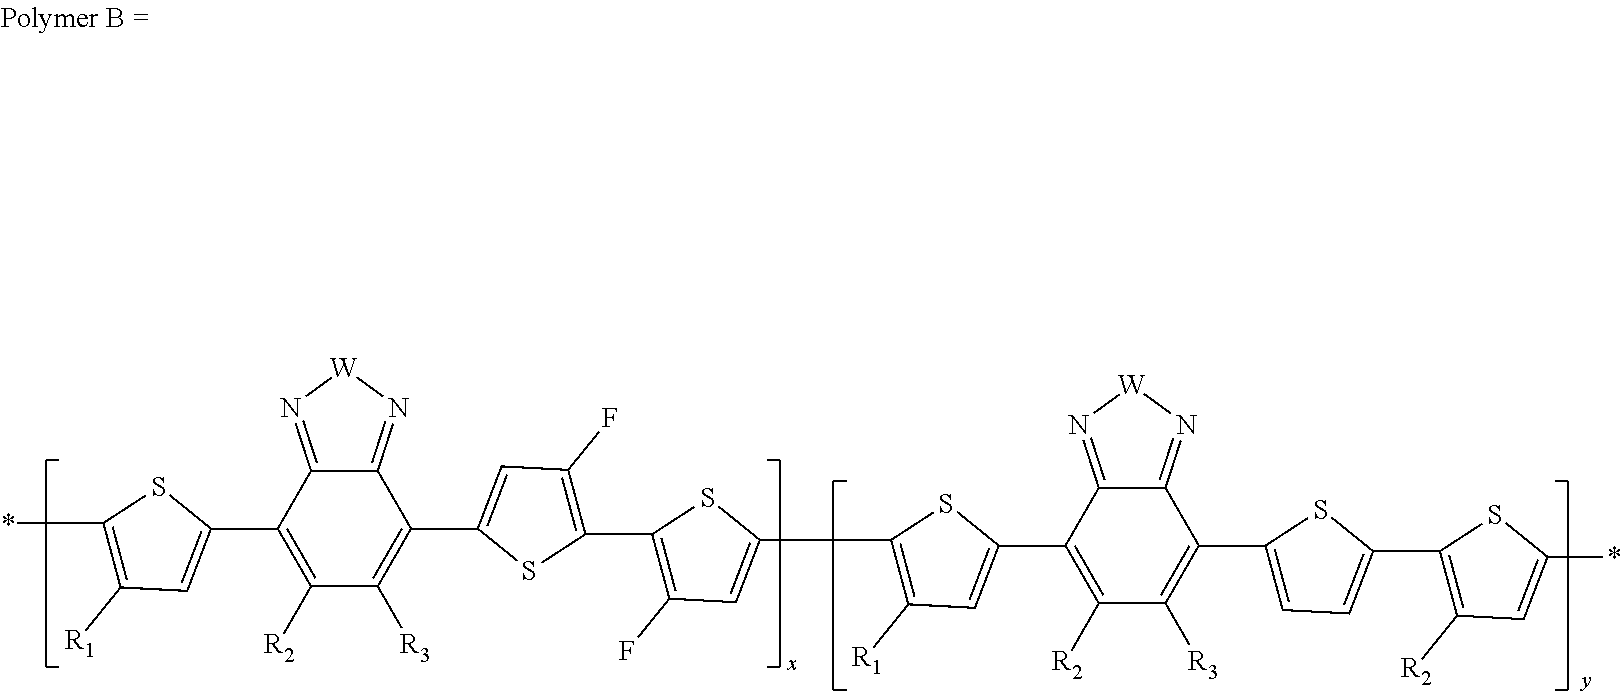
*C1=C([R1])C=C(C2=C([R2])C([R3])=C(C3=CC(F)=C(C4=C(F)C=C(C5=C([R1])C=C(C6=C([R2])C([R3])=C(C7=CC=C(C8=C([R2])C=C(*)S8)S7)C7=N[W]N=C67)S5)S4)S3)C3=N[W]N=C23)S1
